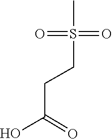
O=S(CCC(O)=O)(=O)C
